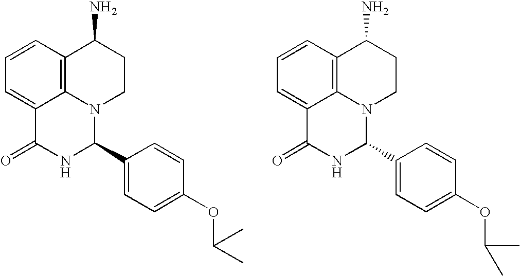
C1=CC2=C3C(=C1)C(=O)NC(C1=CC=C(OC(C)C)C=C1)N3CCC2N.C1=CC2=C3C(=C1)C(=O)NC(C1=CC=C(OC(C)C)C=C1)N3CCC2N
